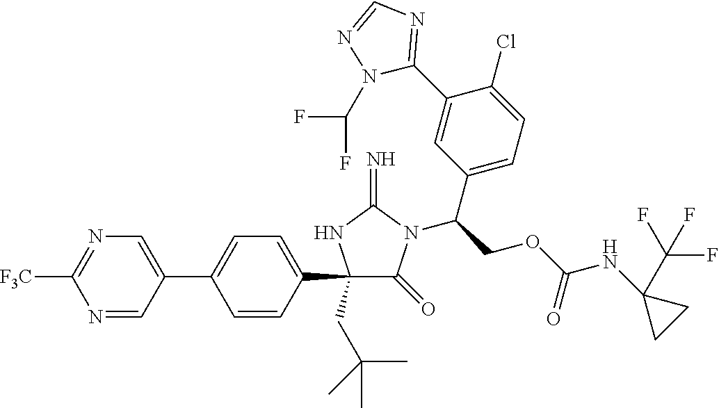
C1(C2=CC=C(C3=CN=C([F3C])N=C3)C=C2)(CC(C)(C)C)C(=O)N(C(COC(NC2(C(F)(F)F)CC2)=O)C2=CC=C(Cl)C(C3=NC=NN3C(F)F)=C2)C(=N)N1
